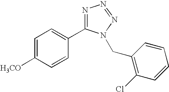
C1=C([H3CO])C=CC(C2=NN=NN2CC2=C(Cl)C=CC=C2)=C1
